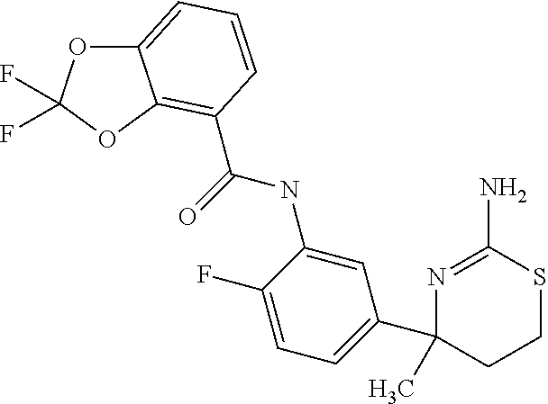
C12=CC=CC(C(=O)NC3=CC(C4(C)CCSC(N)=N4)=CC=C3F)=C1OC(F)(F)O2
